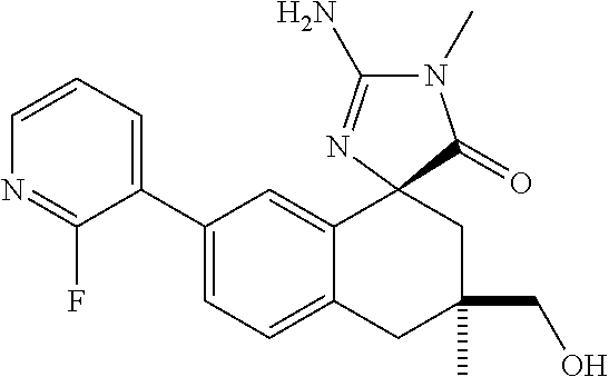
N1=C(F)C(C2=CC=C3C(=C2)C2(CC(CO)(C)C3)C(=O)N(C)C(N)=N2)=CC=C1
